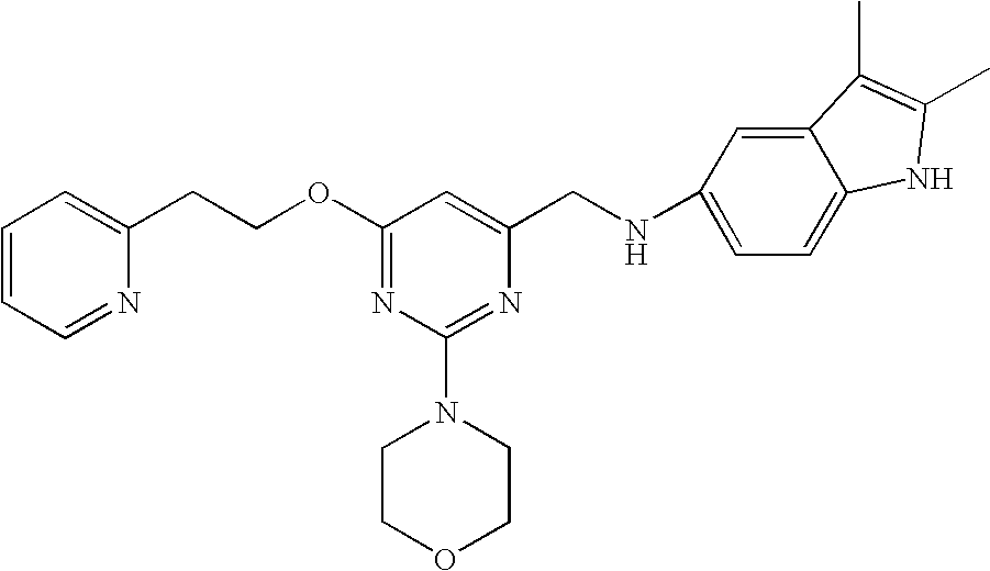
C1=CC=NC(CCOC2=NC(N3CCOCC3)=NC(CNC3=CC=C4C(=C3)C(C)=C(C)N4)=C2)=C1
